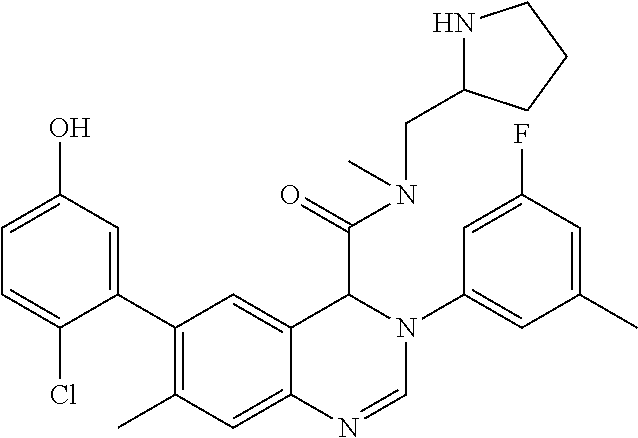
C1(C2=C(C)C=C3C(=C2)C(C(=O)N(CC2NCCC2)C)N(C2=CC(C)=CC(F)=C2)C=N3)=CC(O)=CC=C1Cl
